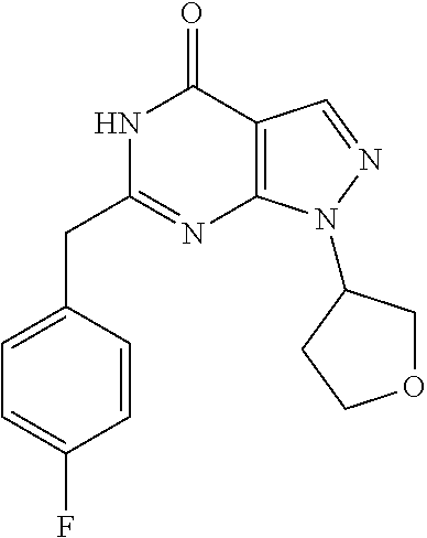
N1C(CC2=CC=C(F)C=C2)=NC2=C(C1=O)C=NN2C1COCC1
